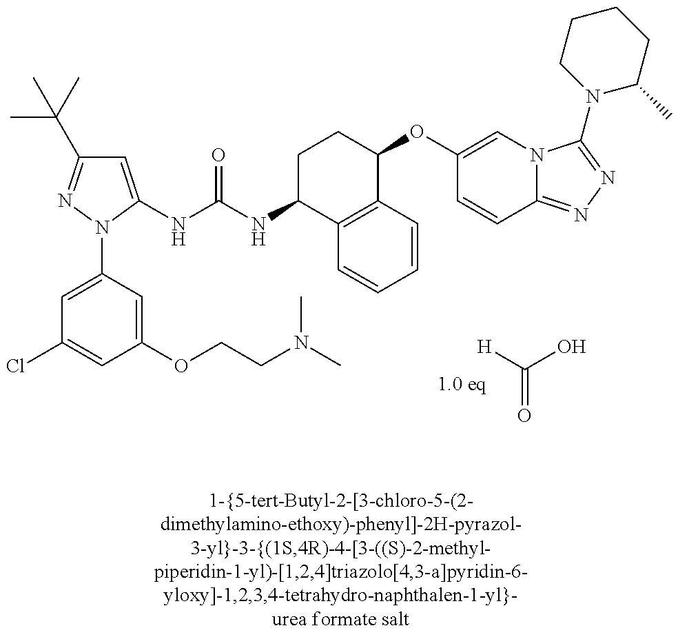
C1=C(NC(NC2C3=C(C(OC4=CN5C(=NN=C5N5C(C)CCCC5)C=C4)CC2)C=CC=C3)=O)N(C2=CC(Cl)=CC(OCCN(C)C)=C2)N=C1C(C)(C)C.[H]C(O)=O
